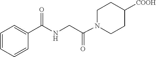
[COOH]C1CCN(C(CNC(C2=CC=CC=C2)=O)=O)CC1
